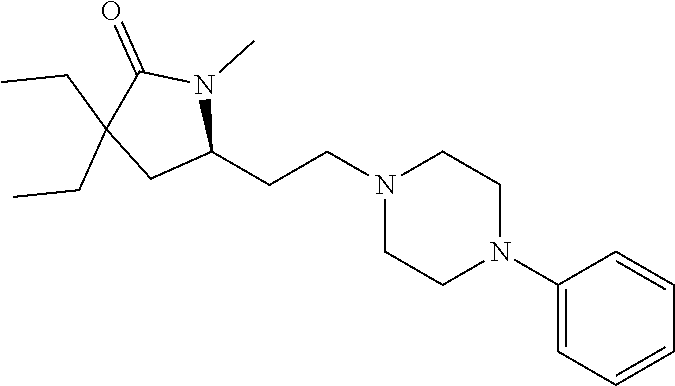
C1(N2CCN(CCC3N(C)C(=O)C(CC)(CC)C3)CC2)=CC=CC=C1
